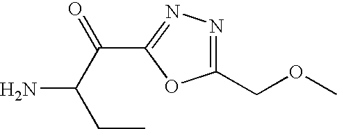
C1(COC)=NN=C(C(C(CC)N)=O)O1
